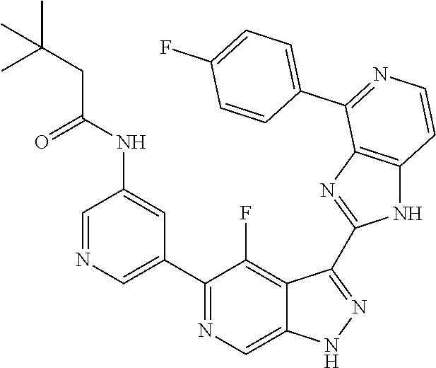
C1=NC=C(C2=NC=C3C(=C2F)C(C2=NC4=C(N2)C=CN=C4C2=CC=C(F)C=C2)=NN3)C=C1NC(CC(C)(C)C)=O
